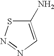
C1(N)=CN=NS1
